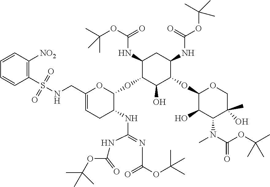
C1(CNS(C2=C([NO2])C=CC=C2)(=O)=O)=CCC(NC(=NC(OC(C)(C)C)=O)NC(OC(C)(C)C)=O)C(OC2C(O)C(OC3C(O)C(N(C)C(OC(C)(C)C)=O)C(O)(C)CO3)C(NC(OC(C)(C)C)=O)CC2NC(=O)OC(C)(C)C)O1
